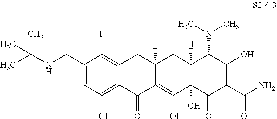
C1(CNC(C)(C)C)=CC(O)=C2C(=C1F)CC1([H])C(=C(O)C3(O)C([H])(C1)C(N(C)C)C(O)=C(C(N)=O)C3=O)C2=O
